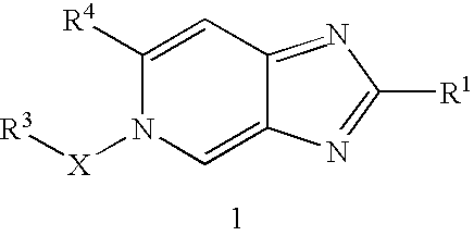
C1([R4])=CC2=NC([R1])=NC2=CN1[X][R3]
